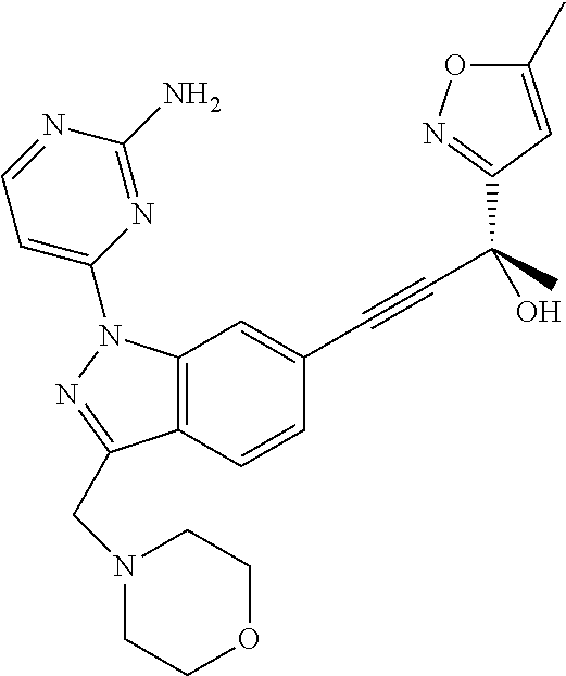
C1=C(C)ON=C1C(C#CC1=CC2=C(C=C1)C(CN1CCOCC1)=NN2C1=CC=NC(N)=N1)(O)C
